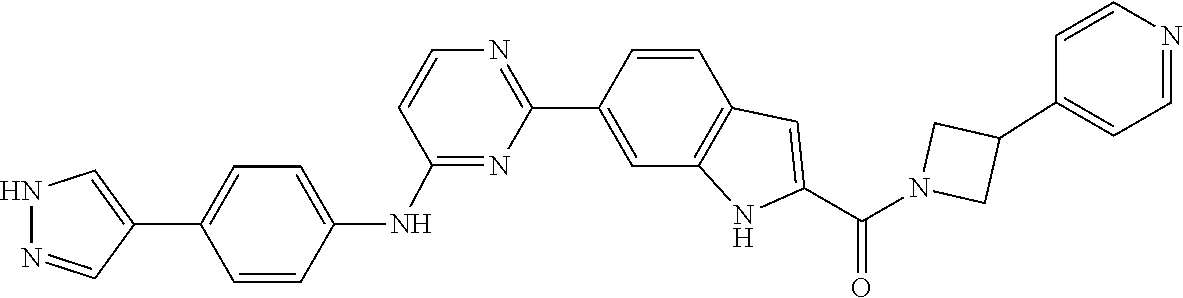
C1=C(C2CN(C(C3=CC4=C(N3)C=C(C3=NC=CC(NC5=CC=C(C6=CNN=C6)C=C5)=N3)C=C4)=O)C2)C=CN=C1
